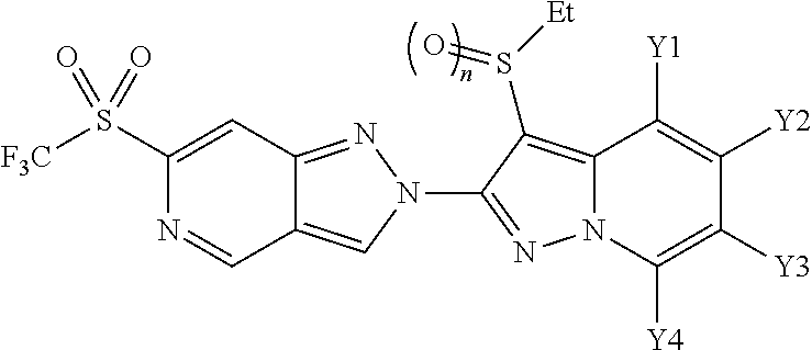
C1(S([F3C])(=O)=O)=CC2=NN(C3=NN4C(=C3S([Et])=O)C([Y1])=C([Y2])C([Y3])=C4[Y4])C=C2C=N1
